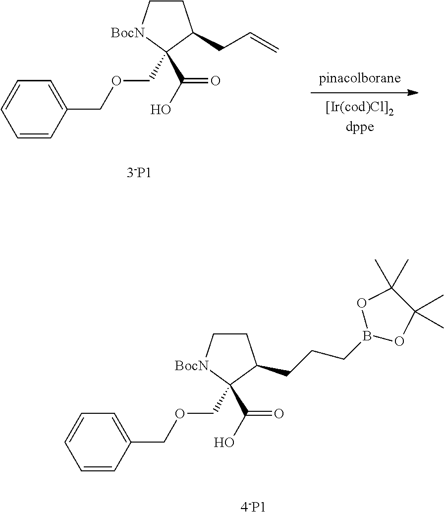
C1=CC(COCC2(C(O)=O)[BocN]CCC2CC=C)=CC=C1.C1=CC(COCC2(C(O)=O)[BocN]CCC2CCCB2OC(C)(C)C(C)(C)O2)=CC=C1
